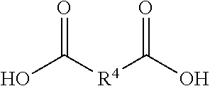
OC([R4]C(O)=O)=O
